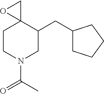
C1CN(C(C)=O)CC(CC2CCCC2)C12CO2
